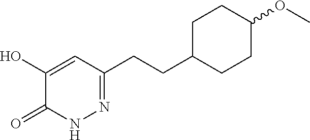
N1N=C(CCC2CCC(OC)CC2)C=C(O)C1=O
